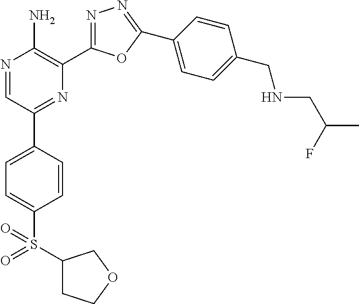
N1=CC(C2=CC=C(S(=O)(C3CCOC3)=O)C=C2)=NC(C2=NN=C(C3=CC=C(CNCC(F)C)C=C3)O2)=C1N
